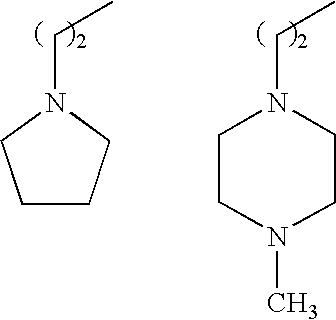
C(C)N1CCCC1.C(C)N1CCN(C)CC1
